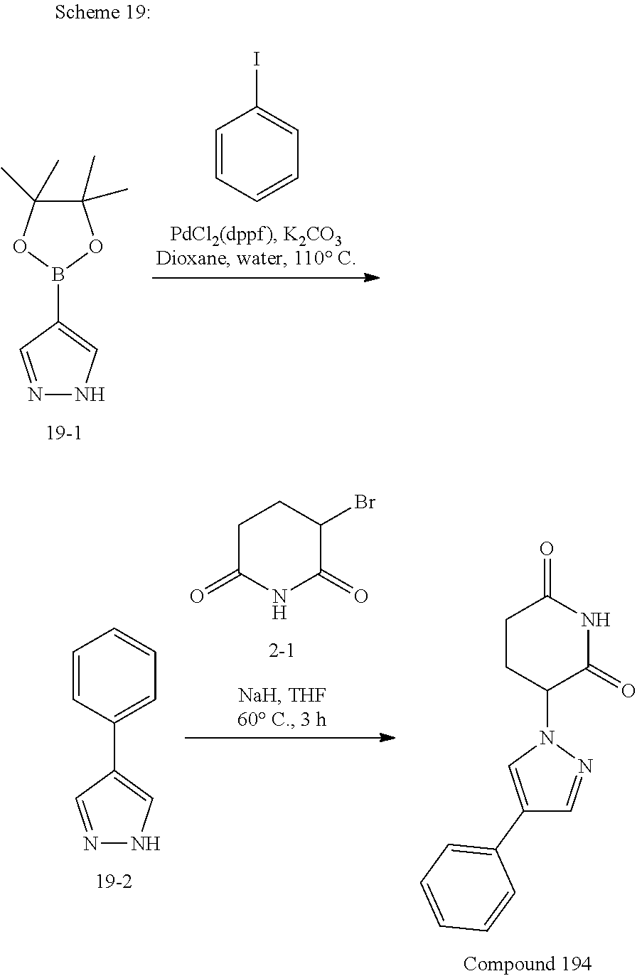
N1=CC(B2OC(C)(C)C(C)(C)O2)=CN1.C1=CC=CC=C1I.N1=CC(C2=CC=CC=C2)=CN1.C1C(=O)NC(=O)C(Br)C1.C1CC(N2C=C(C3=CC=CC=C3)C=N2)C(=O)NC1=O
